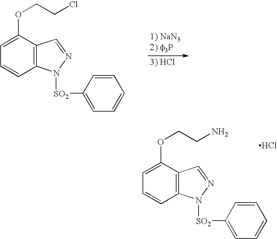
C12=C(C(OCCCl)=CC=C1)C=NN2[SO2]C1=CC=CC=C1.[3) HCl].C12=C(C(OCCN)=CC=C1)C=NN2[SO2]C1=CC=CC=C1.Cl
